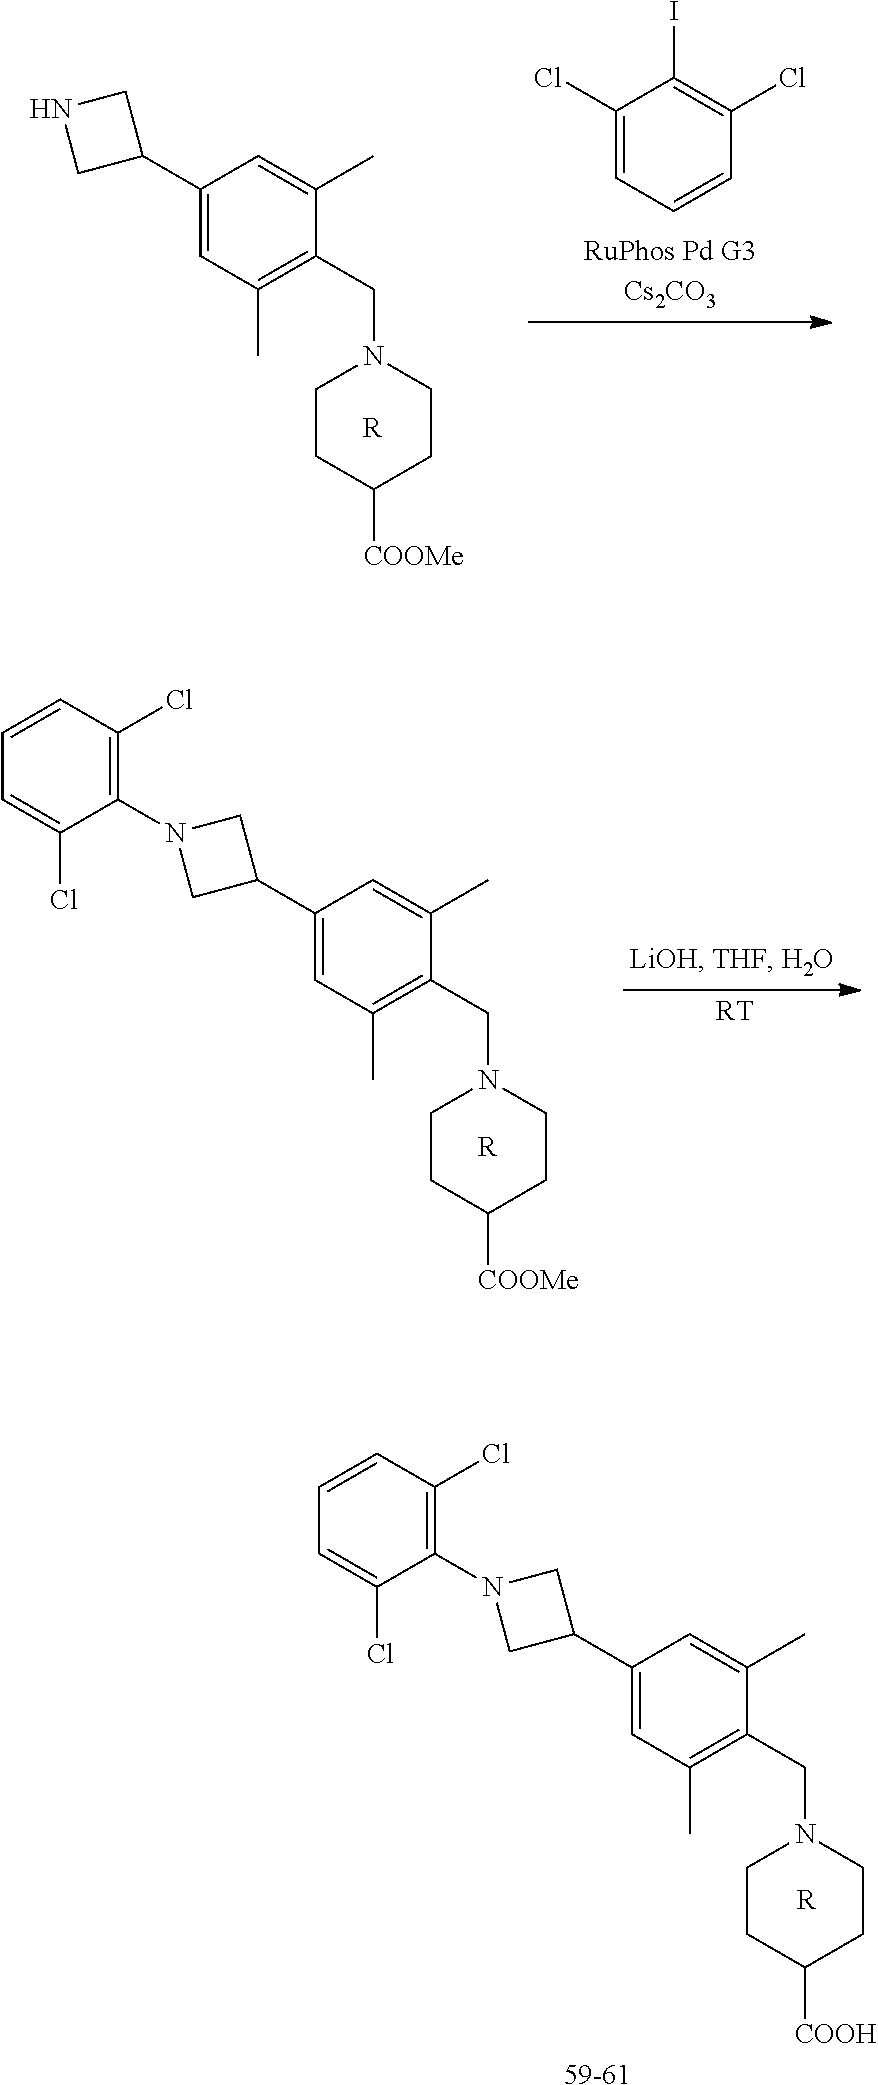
C1=C(C2CNC2)C=C(C)C(CN2CCC([COOMe])CC2)=C1C.[R].IC1=C(Cl)C=CC=C1Cl.C1=C(C2CN(C3=C(Cl)C=CC=C3Cl)C2)C=C(C)C(CN2CCC([COOMe])CC2)=C1C.[R].[RT].C1=C(C2CN(C3=C(Cl)C=CC=C3Cl)C2)C=C(C)C(CN2CCC([COOH])CC2)=C1C.[59-61].[R]
